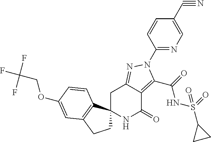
C1C2=NN(C3=NC=C(C#N)C=C3)C(C(=O)NS(C3CC3)(=O)=O)=C2C(=O)NC12CCC1=C2C=CC(OCC(F)(F)F)=C1
